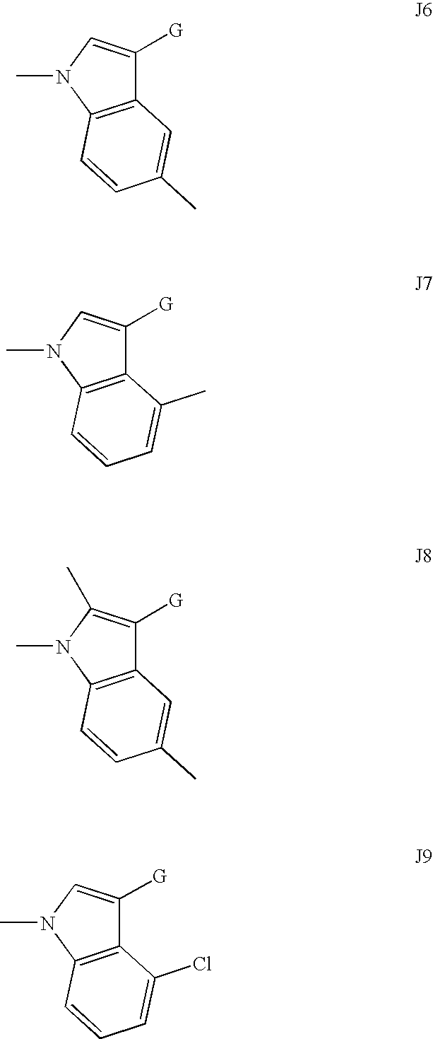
C12=C(N(C)C=C1[G])C=CC(C)=C2.C12=C(N(C)C=C1[G])C=CC=C2C.C12=C(N(C)C(C)=C1[G])C=CC(C)=C2.C12=C(N(C)C=C1[G])C=CC=C2Cl
